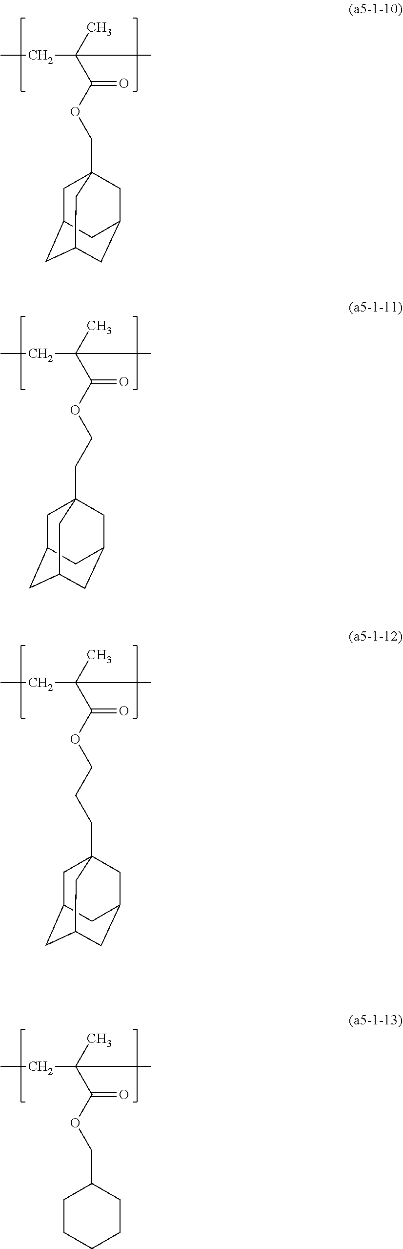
CCC(C(OCCC12CC3CC(CC(C1)C3)C2)=O)(C)C.CCC(C(OCCCC12CC3CC(CC(C1)C3)C2)=O)(C)C.CCC(C(OCC1CCCCC1)=O)(C)C.CCC(C(OCC12CC3CC(CC(C1)C3)C2)=O)(C)C
